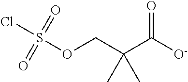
[O-]C(C(COS(Cl)(=O)=O)(C)C)=O
